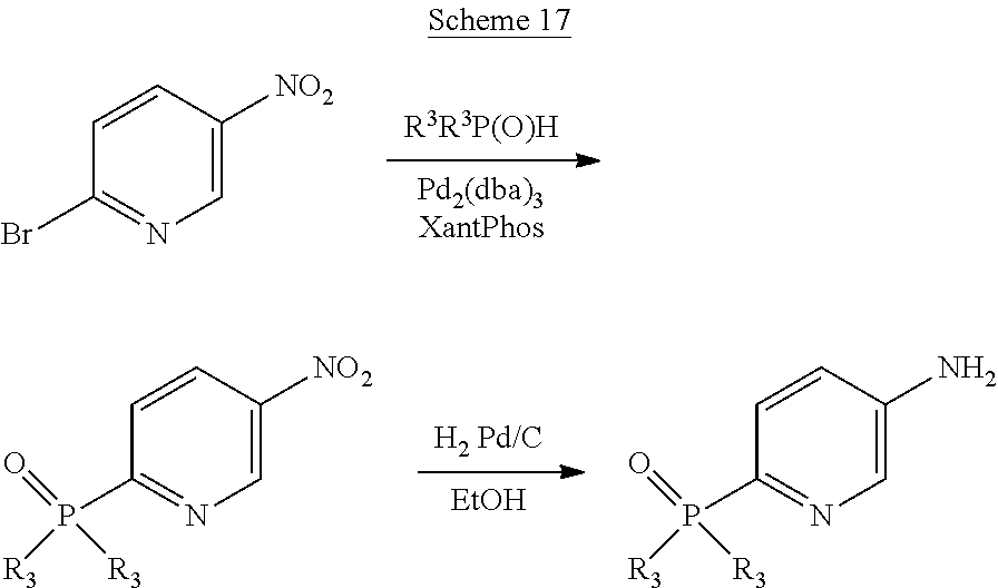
[R3R3P(O)H].[Pd2(dba)3XantPhos].C1(Br)=NC=C([NO2])C=C1.[H2 Pd/C].[EtOH].C1(P([R3])([R3])=O)=NC=C([NO2])C=C1.C1(P([R3])([R3])=O)=NC=C(N)C=C1
